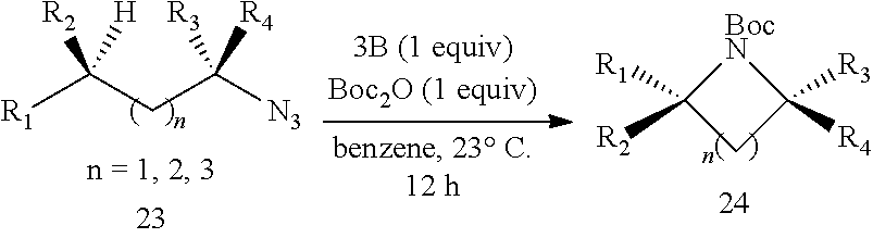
[R1]C(CC([N3])([R3])[R4])([R2])[H].[BocN]1C([R2])([R1])CC1([R4])[R3]
